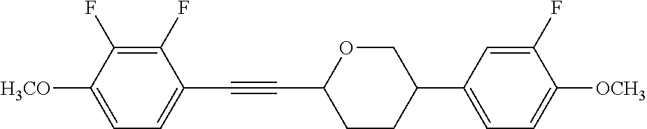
C1(F)=C(F)C([H3CO])=CC=C1C#CC1CCC(C2=CC=C([OCH3])C(F)=C2)CO1
